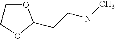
C1COC(CCNC)O1
